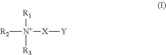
[R2][N+]([R1])([R3])[X][Y]
